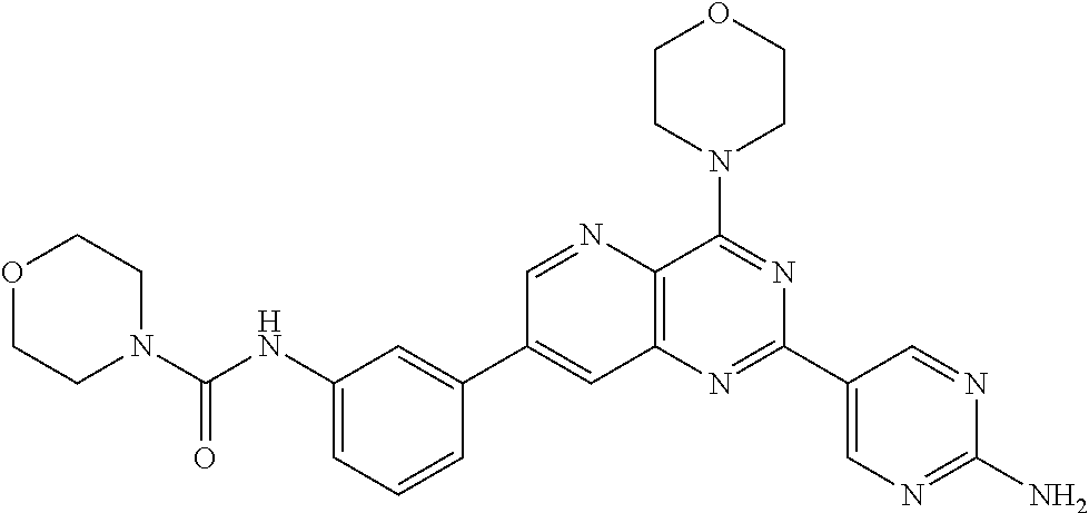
C1(NC(N2CCOCC2)=O)=CC=CC(C2=CC3=C(N=C2)C(N2CCOCC2)=NC(C2=CN=C(N)N=C2)=N3)=C1
